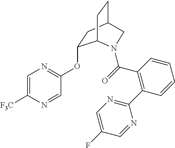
C1=C([F3C])N=CC(OC2CC3CCC2N(C(C2=C(C4=NC=C(F)C=N4)C=CC=C2)=O)C3)=N1
